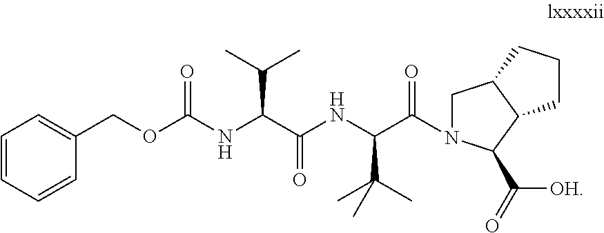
C1=CC=CC(COC(NC(C(NC(C(=O)N2CC3C(C2C(=O)[OH])CCC3)C(C)(C)C)=O)C(C)C)=O)=C1
